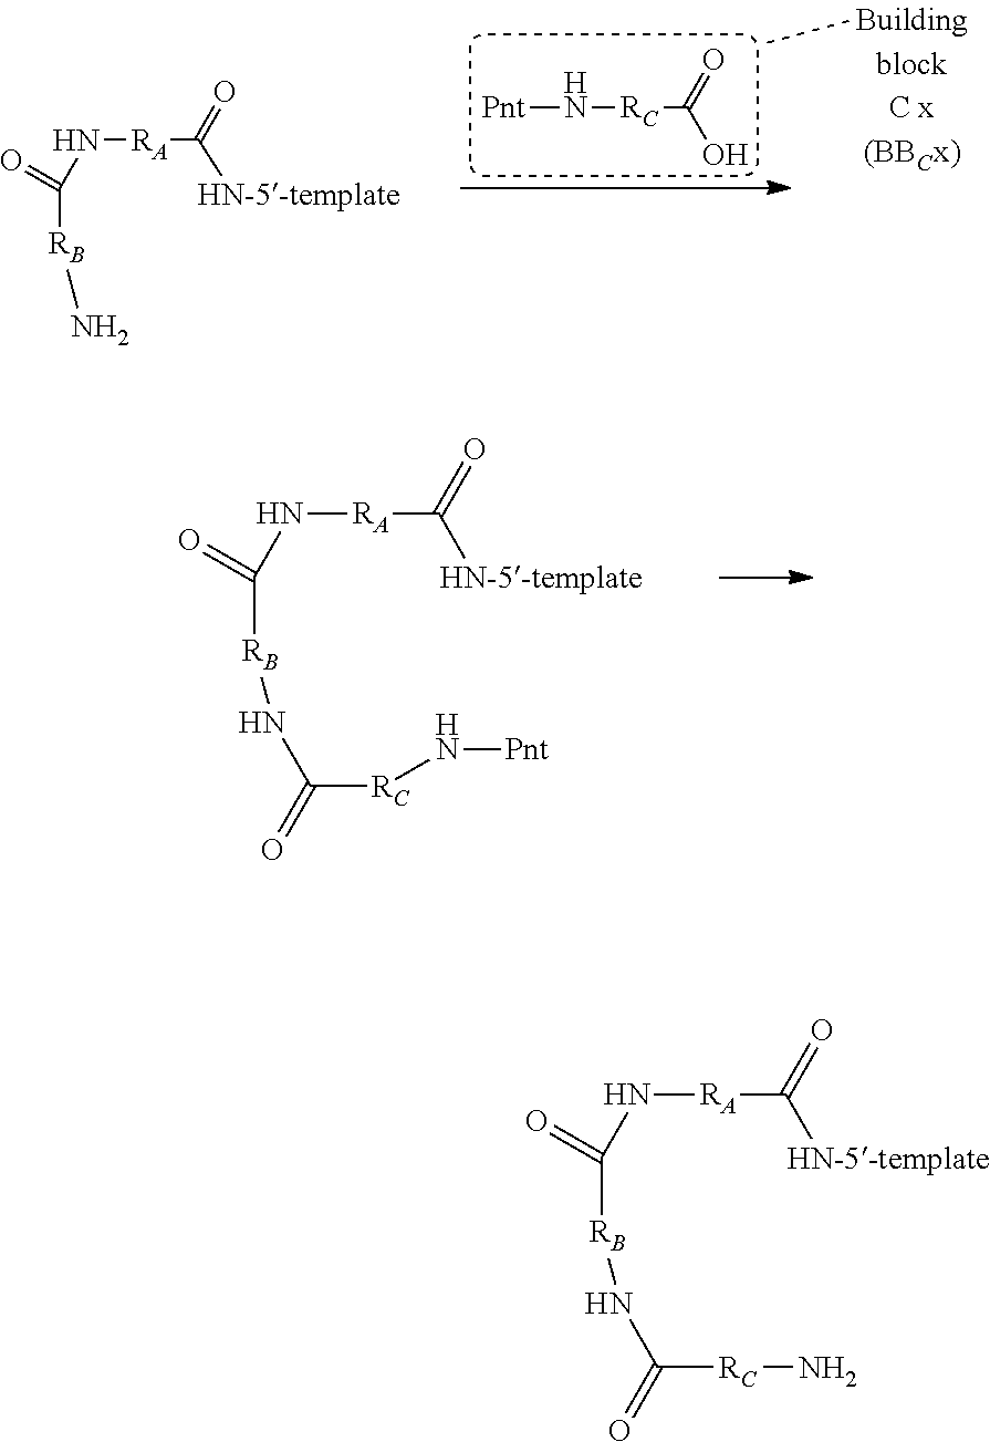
[Pnt]N[RC]C(O)=O.N([RA]C(=O)[HN-5-template])C(=O)[RB]N.N([RA]C(=O)[HN-5-template])C(=O)[RB]NC(=O)[RC]N[Pnt].N([RA]C(=O)[HN-5-template])C(=O)[RB]NC(=O)[RC]N
